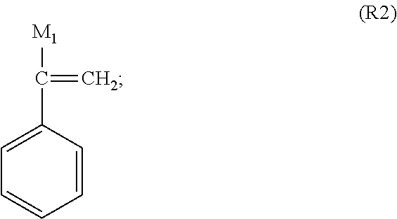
C1=C(C(=C)[M1])C=CC=C1
